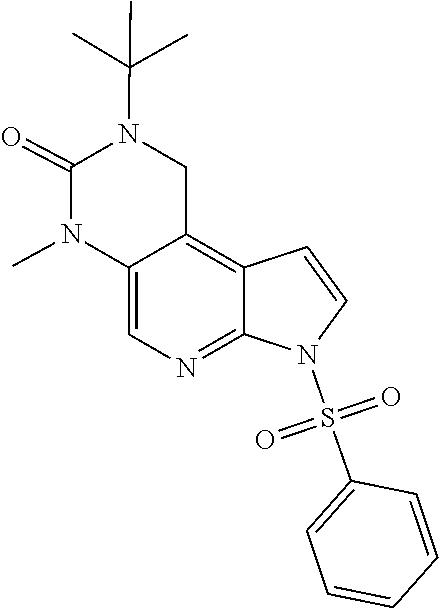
CC(C)(C)N1C(=O)N(C)C2=CN=C3C(=C2C1)C=CN3S(=O)(C1=CC=CC=C1)=O
